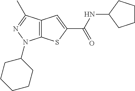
C12=C(C(C)=NN1C1CCCCC1)C=C(C(NC1CCCC1)=O)S2
